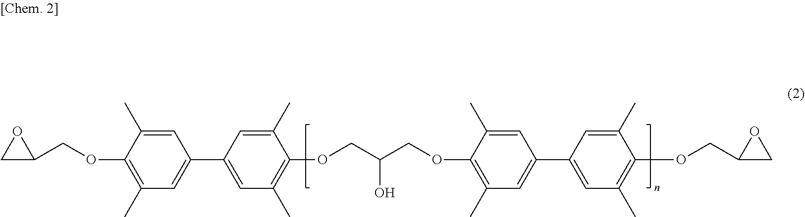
C1(OCC2CO2)=C(C)C=C(C2=CC(C)=C(OCC(COC3=C(C)C=C(C4=CC(C)=C(OCC5CO5)C(C)=C4)C=C3C)O)C(C)=C2)C=C1C
